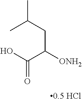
[0.5 HCl].OC(C([ONH2])CC(C)C)=O
